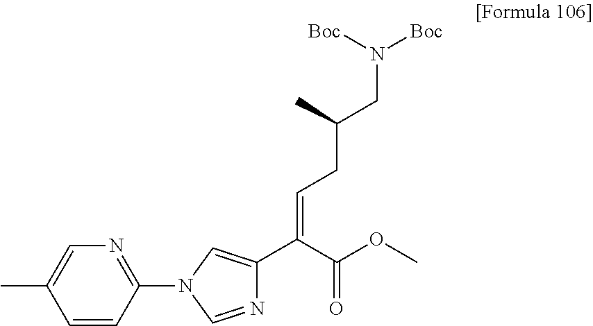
N1=CN(C2=NC=C(C)C=C2)C=C1C(C(OC)=O)=CCC(CN([Boc])[Boc])C
